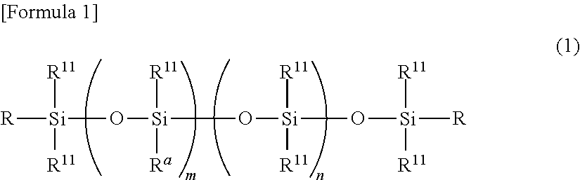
[R][Si]([R11])([R11])O[Si]([R11])([Ra])O[Si]([R11])([R11])O[Si]([R])([R11])[R11]
